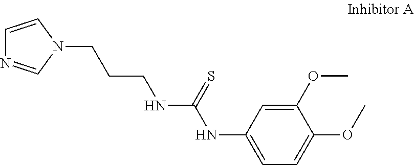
C1=CN(CCCNC(NC2=CC=C(OC)C(OC)=C2)=S)C=N1
